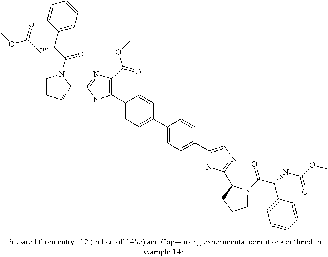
C1(C2=CC=C(C3=CC=C(C4=CN=C(C5N(C(=O)C(C6=CC=CC=C6)NC(=O)OC)CCC5)N4)C=C3)C=C2)=C(C(=O)OC)N=C(C2N(C(C(NC(=O)OC)C3=CC=CC=C3)=O)CCC2)N1
